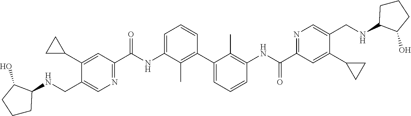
C1(C2CC2)=CC(C(NC2=CC=CC(C3=CC=CC(NC(C4=NC=C(CNC5CCCC5O)C(C5CC5)=C4)=O)=C3C)=C2C)=O)=NC=C1CNC1CCCC1O
